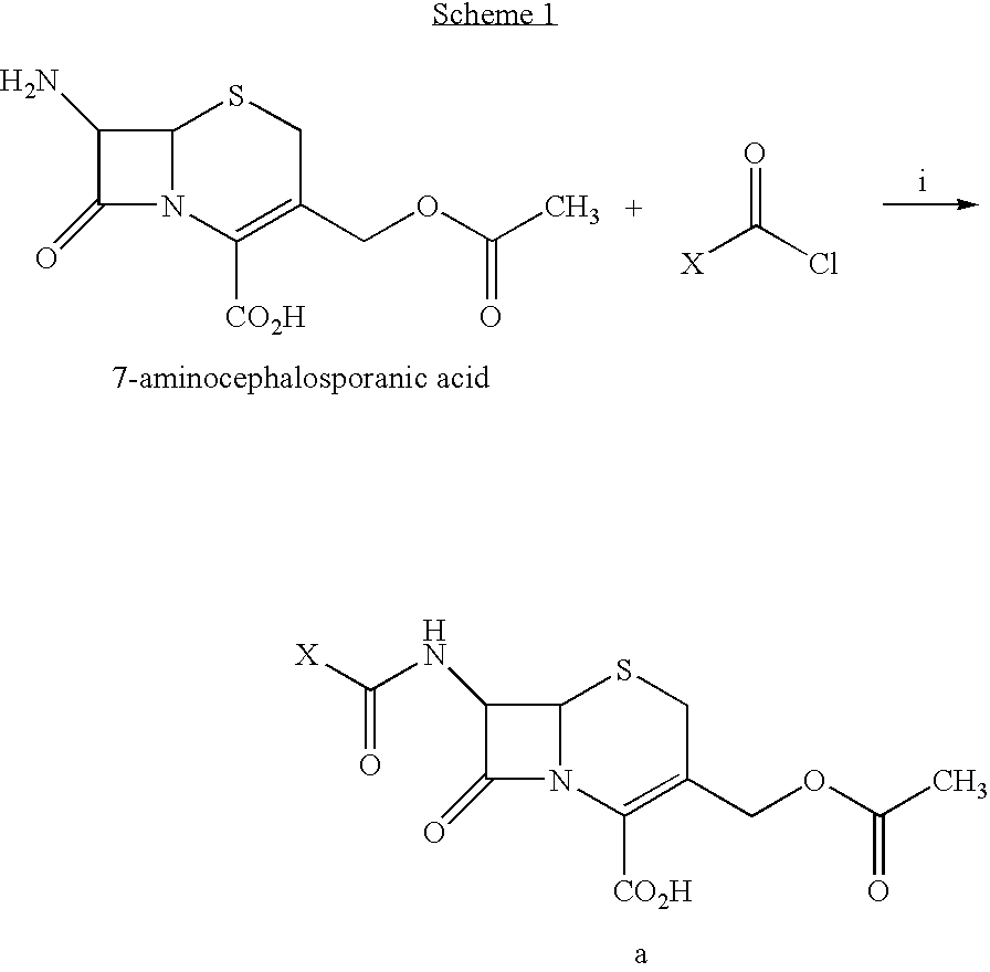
C12N(C([CO2H])=C(COC(C)=O)CS1)C(=O)C2NC([X])=O.C12N(C([CO2H])=C(COC(C)=O)CS1)C(=O)C2N.O=C(Cl)[X]
